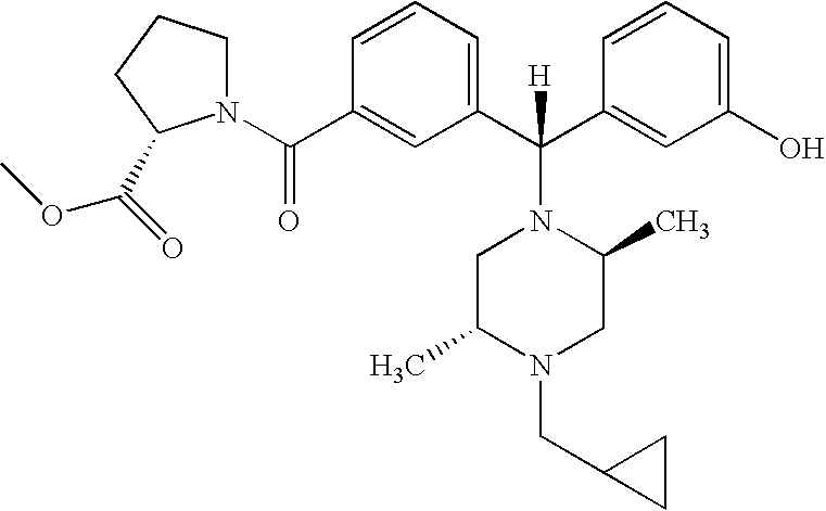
C1(O)=CC=CC(C(C2=CC=CC(C(=O)N3CCCC3C(=O)OC)=C2)([H])N2CC(C)N(CC3CC3)CC2C)=C1
